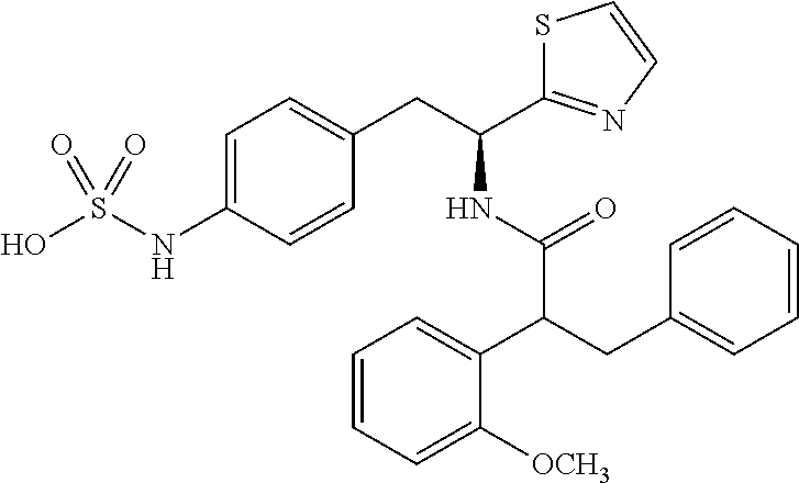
C1=C(NS(O)(=O)=O)C=CC(CC(NC(=O)C(CC2=CC=CC=C2)C2=CC=CC=C2[OCH3])C2=NC=CS2)=C1
